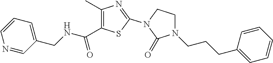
C1(C)=C(C(NCC2=CC=CN=C2)=O)SC(N2C(=O)N(CCCC3=CC=CC=C3)CC2)=N1
